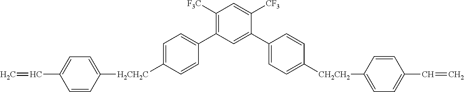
C1([F3C])=C(C2=CC=C([H2CH2C]C3=CC=C(C=C)C=C3)C=C2)C=C(C2=CC=C([CH2CH2]C3=CC=C(C=C)C=C3)C=C2)C([CF3])=C1
